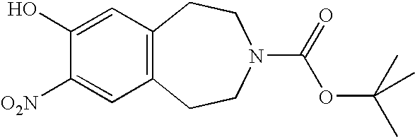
C12=C(CCN(C(OC(C)(C)C)=O)CC1)C=C([O2N])C(O)=C2
